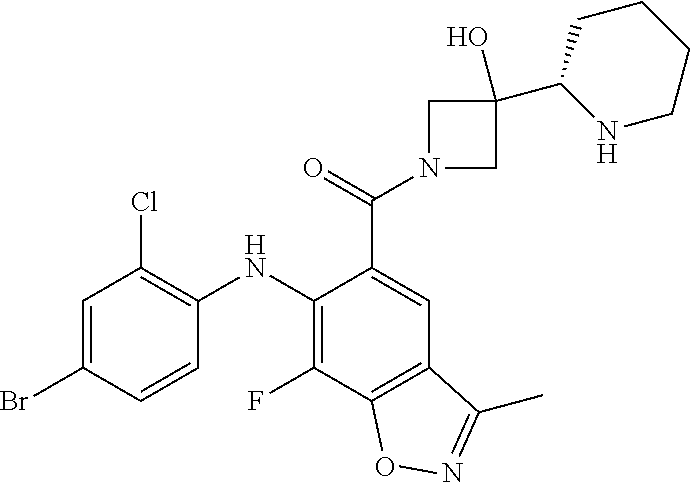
C1=C(Br)C=CC(NC2=C(F)C3=C(C=C2C(=O)N2CC(C4NCCCC4)(O)C2)C(C)=NO3)=C1Cl
